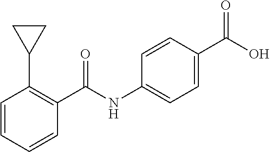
C1=CC=CC(C(NC2=CC=C(C(O)=O)C=C2)=O)=C1C1CC1
